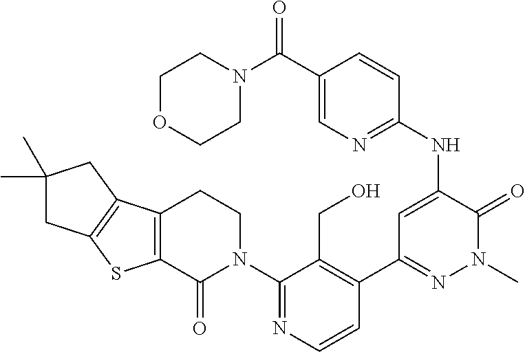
C12=C(C(=O)N(C3=NC=CC(C4=NN(C)C(=O)C(NC5=NC=C(C(=O)N6CCOCC6)C=C5)=C4)=C3CO)CC1)SC1=C2CC(C)(C)C1
